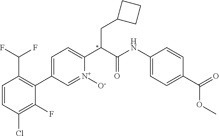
C1=CC(Cl)=C(F)C(C2=CC=C(C(C(NC3=CC=C(C(=O)OC)C=C3)=O)CC3CCC3)[N+]([O-])=C2)=C1C(F)F
